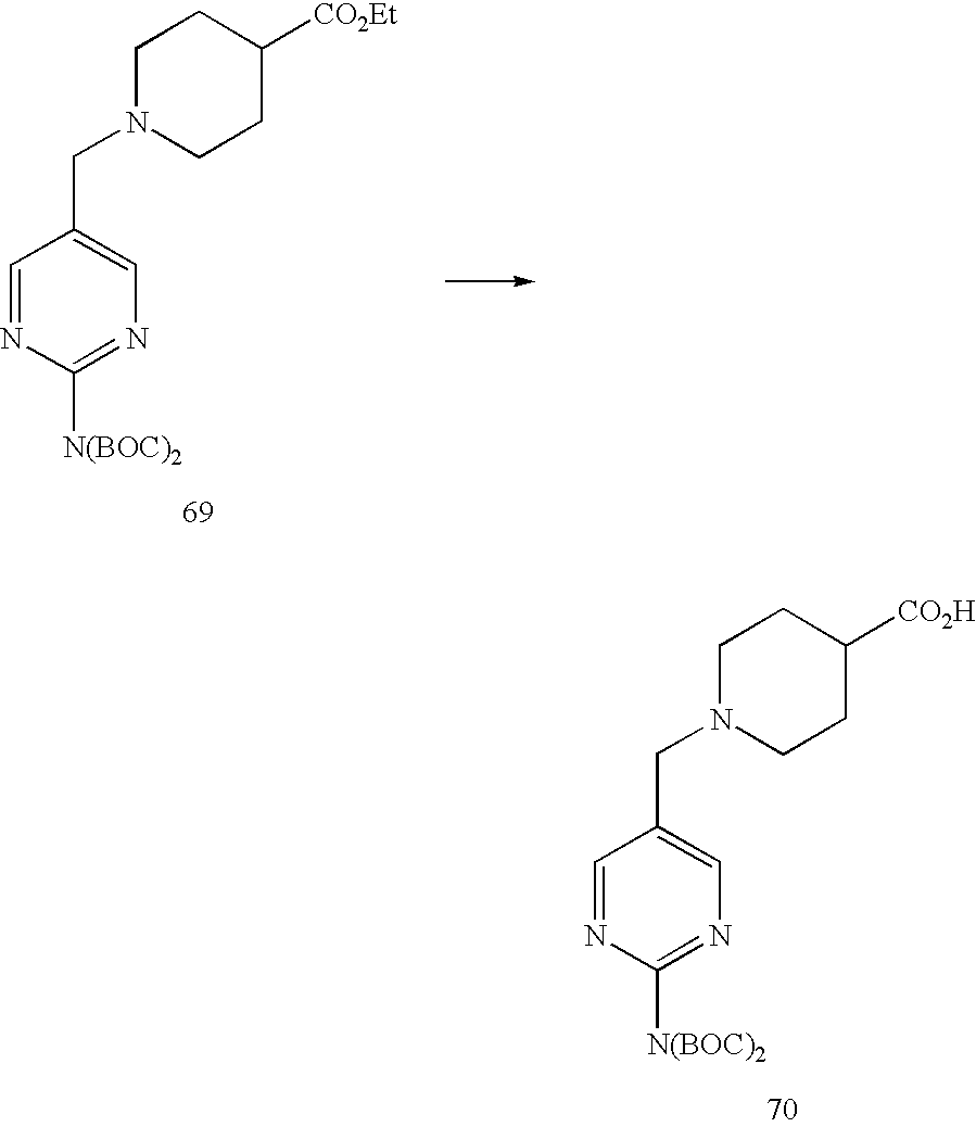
C1=NC([N(BOC)2])=NC=C1CN1CCC([CO2H])CC1.C1=NC([N(BOC)2])=NC=C1CN1CCC([CO2Et])CC1
